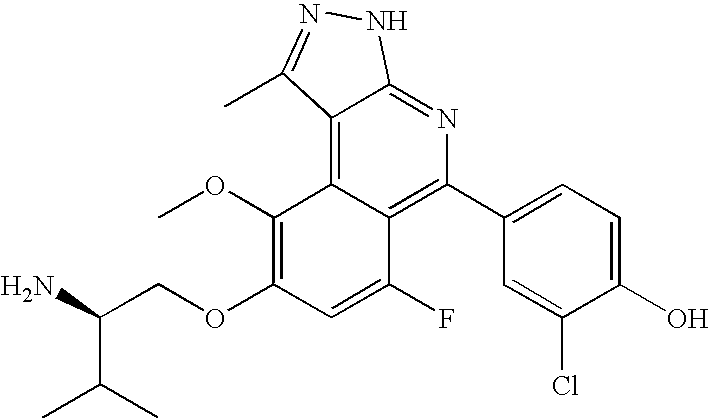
C1(C2=C3C(=C4C(=N2)NN=C4C)C(OC)=C(OCC(N)C(C)C)C=C3F)=CC=C(O)C(Cl)=C1
